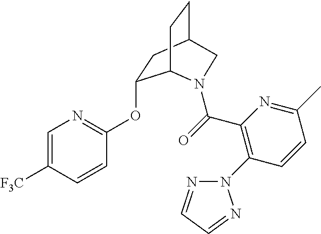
O(C1=NC=C([F3C])C=C1)C1CC2CCC1N(C(=O)C1=C(N3N=CC=N3)C=CC(C)=N1)C2
